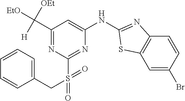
C1(S(CC2=CC=CC=C2)(=O)=O)=NC(NC2=NC3=C(C=C(Br)C=C3)S2)=CC(C([EtO])([OEt])[H])=N1
